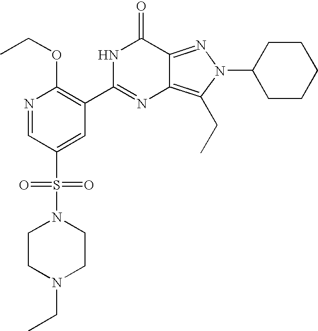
N1=CC(S(=O)(=O)N2CCN(CC)CC2)=CC(C2=NC3=C(CC)N(C4CCCCC4)N=C3C(=O)N2)=C1OCC
